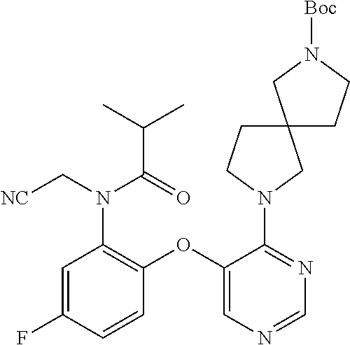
N1=C(N2CC3(CC2)CN([Boc])CC3)C(OC2=C(N(C(=O)C(C)C)C[NC])C=C(F)C=C2)=CN=C1
